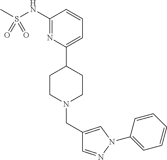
C1(NS(C)(=O)=O)=NC(C2CCN(CC3=CN(C4=CC=CC=C4)N=C3)CC2)=CC=C1
